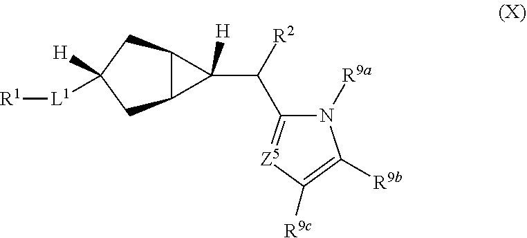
C12C(CC([H])([L1][R1])C1)C2(C([R2])C1=[Z5]C([R9c])=C([R9b])N1[R9a])[H]
